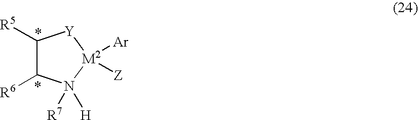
C1([R5])C([R6])N([R7])([H])[M2]([Ar])([Z])[Y]1
